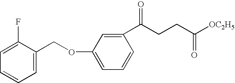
C1=C(F)C(COC2=CC=CC(C(CCC([OC2H5])=O)=O)=C2)=CC=C1
